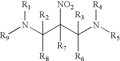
[R9]N(C(C(C(N([R5])[R4])([R3])[R6])([NO2])[R7])([R2])[R8])[R1]
